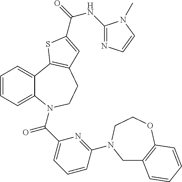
C1=CC=C2C(=C1)C1=C(CCN2C(C2=CC=CC(N3CC4=C(OCC3)C=CC=C4)=N2)=O)C=C(C(=O)NC2=NC=CN2C)S1
